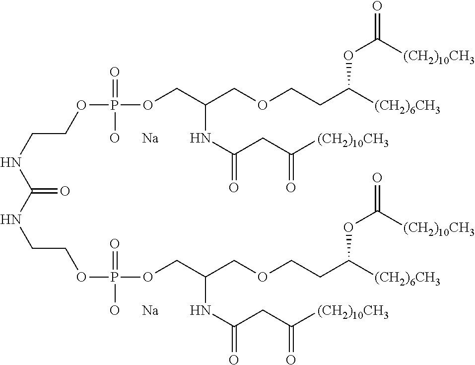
N(C(NCCOP(OCC(COCCC([(CH2)6CH3])OC(=O)[(CH2)10CH3])NC(=O)CC([(CH2)10CH3])=O)(=O)[O      Na])=O)CCOP(OCC(COCCC([(CH2)6CH3])OC(=O)[(CH2)10CH3])NC(=O)CC([(CH2)10CH3])=O)(=O)[O      Na]
